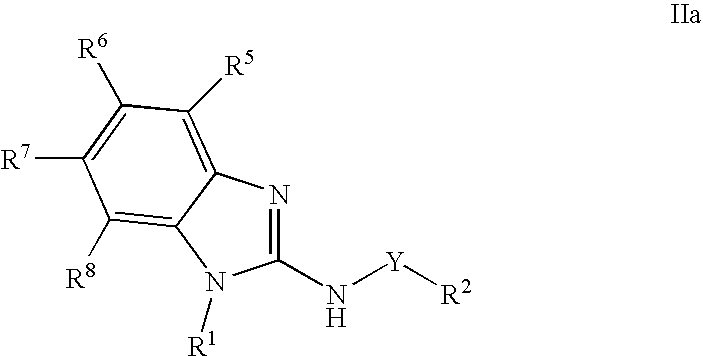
C1(N[Y][R2])=NC2=C([R5])C([R6])=C([R7])C([R8])=C2N1[R1]
